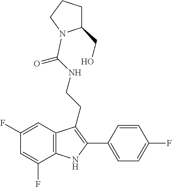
C(=O)(NCCC1=C(C2=CC=C(F)C=C2)NC2=C1C=C(F)C=C2F)N1C(CO)CCC1
